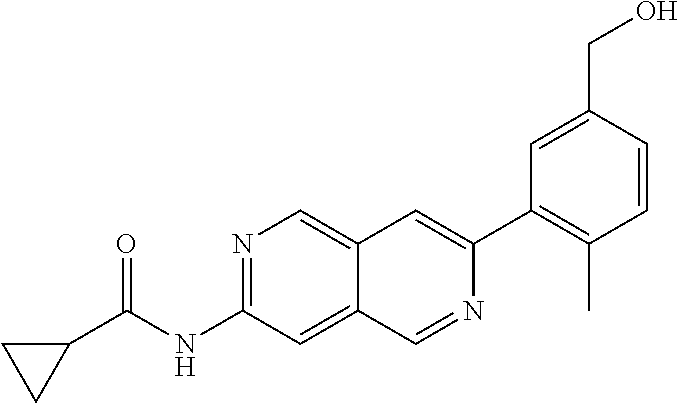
N1=C(NC(C2CC2)=O)C=C2C(=C1)C=C(C1=C(C)C=CC(CO)=C1)N=C2
